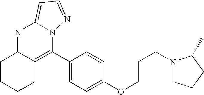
N1=C2C(=C(C3=CC=C(OCCCN4CCCC4C)C=C3)N3C1=CC=N3)CCCC2
